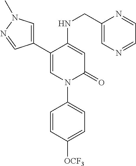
C1=C(NCC2=CN=CC=N2)C(C2=CN(C)N=C2)=CN(C2=CC=C([OCF3])C=C2)C1=O
